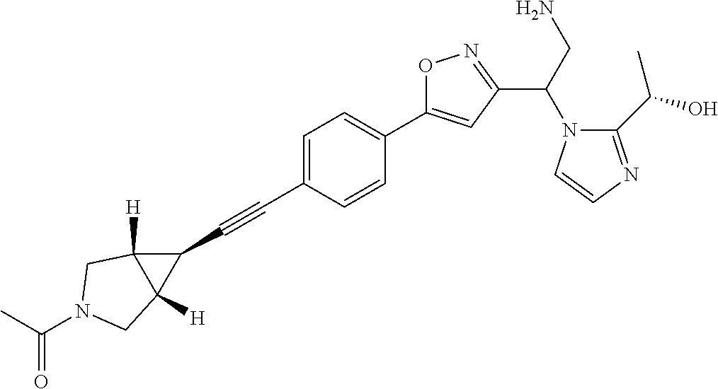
C1=C(C#CC2C3([H])C2([H])CN(C(C)=O)C3)C=CC(C2=CC(C(N3C(C(O)C)=NC=C3)CN)=NO2)=C1
